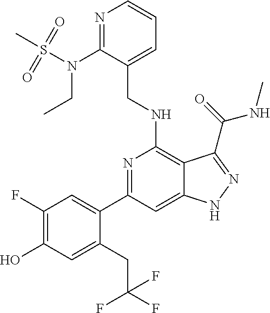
C1(C2=CC(F)=C(O)C=C2CC(F)(F)F)=NC(NCC2=CC=CN=C2N(CC)S(=O)(=O)C)=C2C(=C1)NN=C2C(NC)=O
